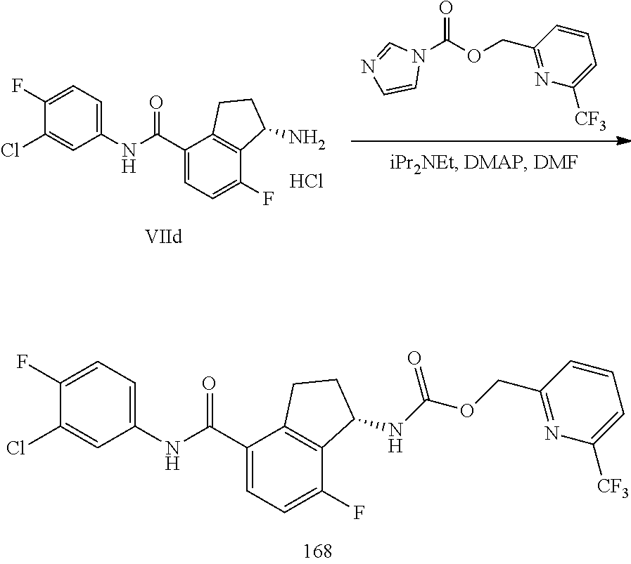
C1(Cl)=CC(NC(C2=CC=C(F)C3=C2CCC3NC(OCC2=NC([CF3])=CC=C2)=O)=O)=CC=C1F.N1(C(OCC2=NC([CF3])=CC=C2)=O)C=NC=C1.C1(Cl)=CC(NC(C2=CC=C(F)C3=C2CCC3N)=O)=CC=C1F.Cl
